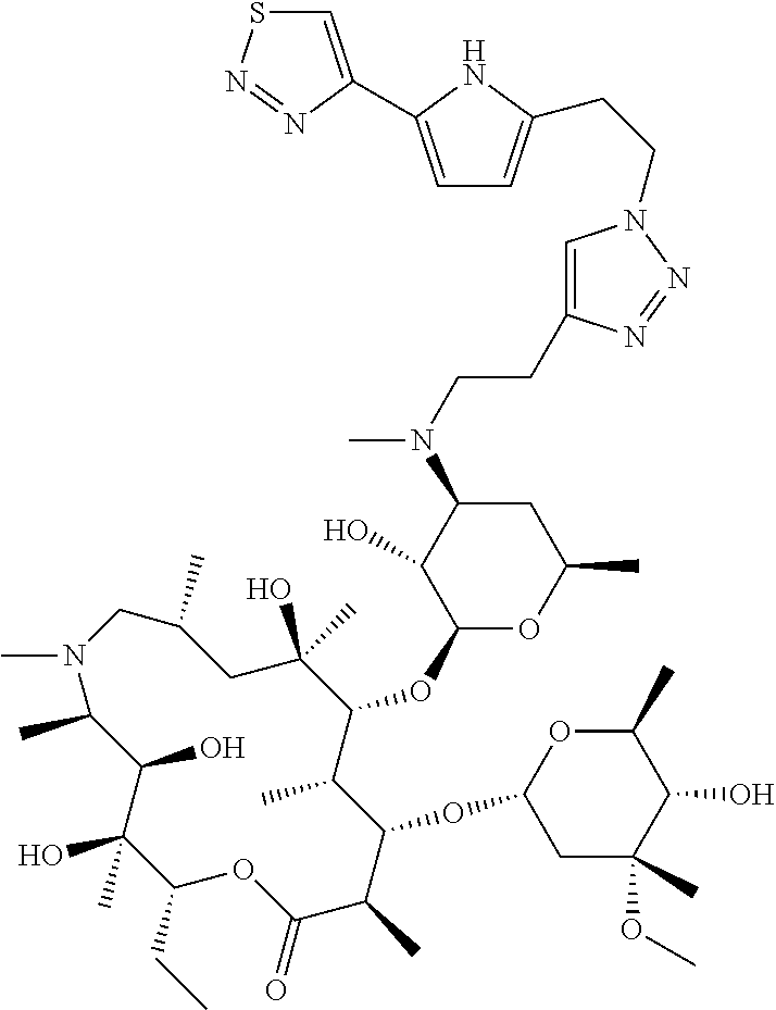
C1(O)(C)C(CC)OC(=O)C(C)C(OC2CC(OC)(C)C(O)C(C)O2)C(C)C(OC2OC(C)CC(N(C)CCC3=CN(CCC4=CC=C(C5=CSN=N5)N4)N=N3)C2O)C(O)(C)CC(C)CN(C)C(C)C1O
